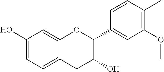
C1=C(O)C=C2C(=C1)CC(O)C(C1=CC(OC)=C(C)C=C1)O2
